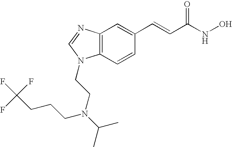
C12=C(C=CC(C=CC(NO)=O)=C1)N(CCN(C(C)C)CCCC(F)(F)F)C=N2
